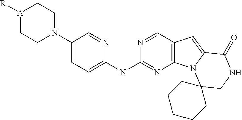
C12=C(C=NC(NC3=CC=C(N4CC[A]([R])CC4)C=N3)=N1)C=C1N2C2(CNC1=O)CCCCC2
